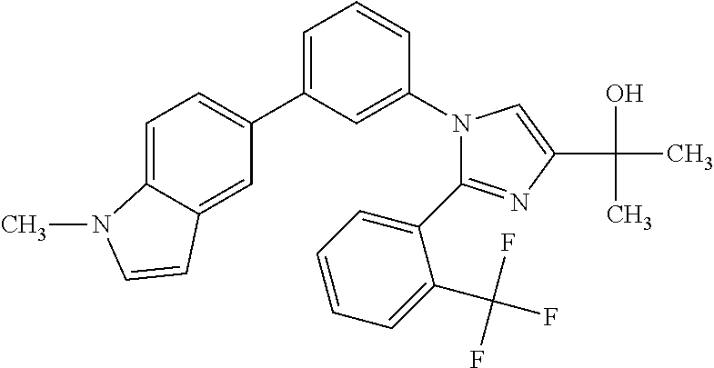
N1(C2=CC(C3=CC=C4C(=C3)C=CN4C)=CC=C2)C(C2=CC=CC=C2C(F)(F)F)=NC(C(O)(C)C)=C1
